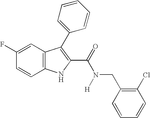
C1=C(F)C=CC2=C1C(C1=CC=CC=C1)=C(C(N(CC1=C(Cl)C=CC=C1)[H])=O)N2
